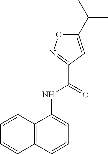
C1(NC(C2=NOC(C(C)C)=C2)=O)=CC=CC2=C1C=CC=C2
